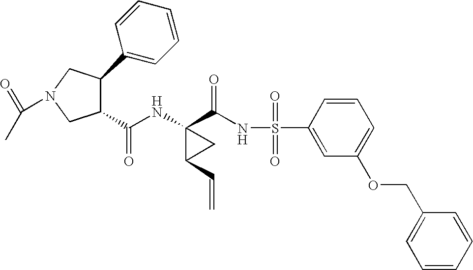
N(C1(C(NS(C2=CC(OCC3=CC=CC=C3)=CC=C2)(=O)=O)=O)C(C=C)C1)C(C1C(C2=CC=CC=C2)CN(C(=O)C)C1)=O
